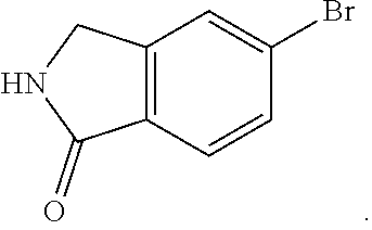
C12=C(C=CC(Br)=C1)C(=O)NC2
